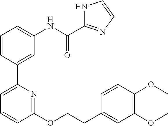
C1=CC(C2=CC=CC(OCCC3=CC(OC)=C(OC)C=C3)=N2)=CC(NC(=O)C2=NC=CN2)=C1
